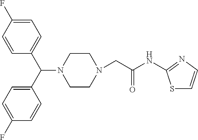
C1CN(CC(NC2=NC=CS2)=O)CCN1C(C1=CC=C(F)C=C1)C1=CC=C(F)C=C1
